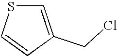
C1=C(CCl)C=CS1
